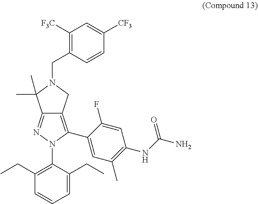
C12=NN(C3=C(CC)C=CC=C3CC)C(C3=CC(C)=C(NC(N)=O)C=C3F)=C1CN(CC1=C([F3C])C=C([CF3])C=C1)C2(C)C
